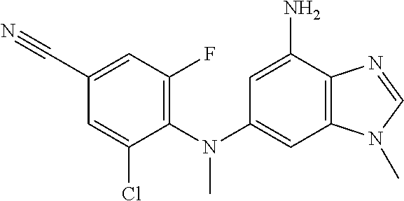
C1(F)=C(N(C2=CC3=C(C(N)=C2)N=CN3C)C)C(Cl)=CC(C#N)=C1
